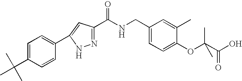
C1=C(C(C)(C)C)C=CC(C2=CC(C(NCC3=CC=C(OC(C(O)=O)(C)C)C(C)=C3)=O)=NN2)=C1
